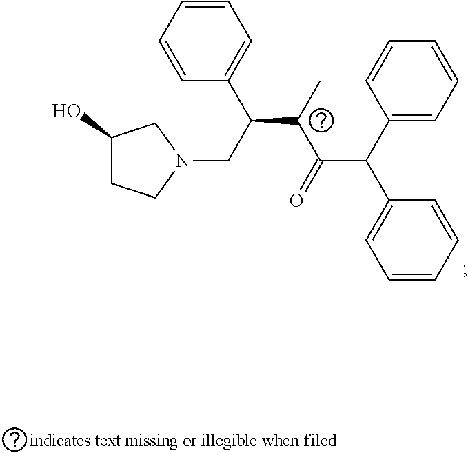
C1=CC=CC(C(C(C(C(C2=CC=CC=C2)C2=CC=CC=C2)=O)C)CN2CC(O)CC2)=C1
